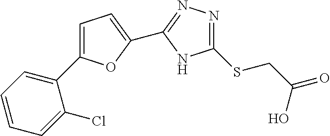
C1(SCC(=O)O)=NN=C(C2=CC=C(C3=CC=CC=C3Cl)O2)N1
